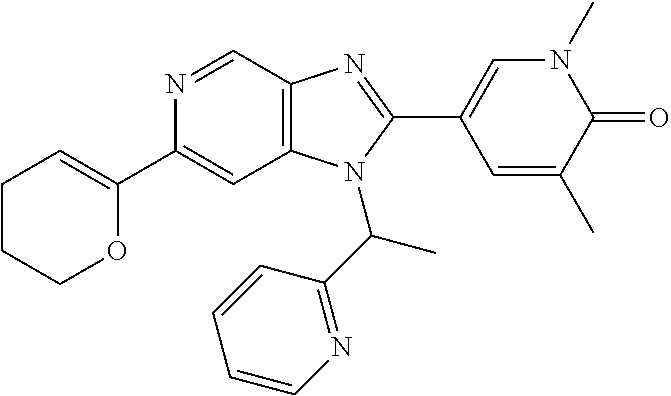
N1=CC2=C(C=C1C1=CCCCO1)N(C(C1=NC=CC=C1)C)C(C1=CN(C)C(=O)C(C)=C1)=N2
